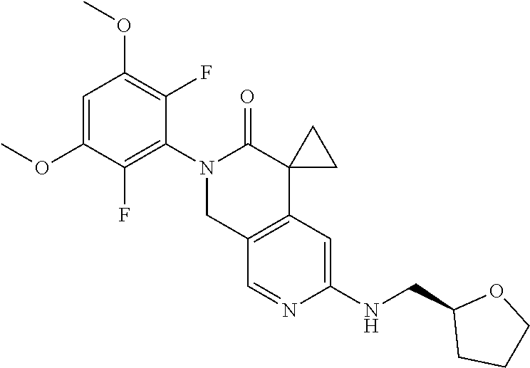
C1=C(OC)C(F)=C(N2CC3=C(C4(C2=O)CC4)C=C(NCC2CCCO2)N=C3)C(F)=C1OC
